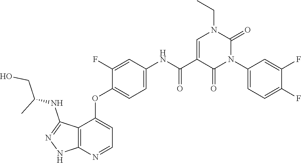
CCN1C=C(C(NC2=CC=C(OC3=CC=NC4=C3C(NC(CO)C)=NN4)C(F)=C2)=O)C(=O)N(C2=CC=C(F)C(F)=C2)C1=O
